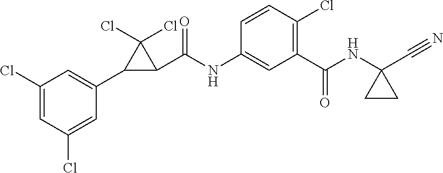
C1(Cl)=CC(Cl)=CC(C2C(C(NC3=CC(C(NC4(C#N)CC4)=O)=C(Cl)C=C3)=O)C2(Cl)Cl)=C1
